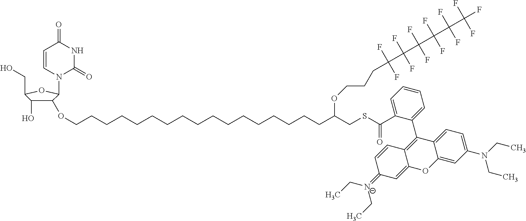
C1(OCCCCCCCCCCCCCCCCCC(CSC(=O)C2=CC=CC=C2C2=C3C(=CC(=[N-](CC)CC)C=C3)OC3=CC(N(CC)CC)=CC=C32)OCCCC(F)(F)C(F)(F)C(F)(F)C(F)(F)C(F)(F)C(F)(F)F)C(O)C(CO)OC1N1C(=O)NC(=O)C=C1
